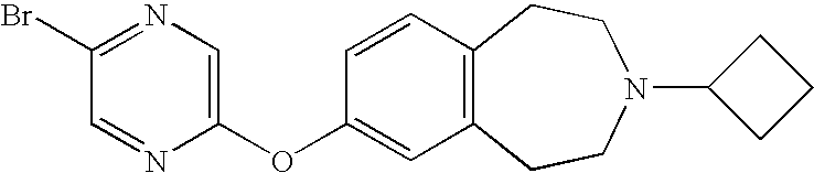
C1=NC(OC2=CC3=C(C=C2)CCN(C2CCC2)CC3)=CN=C1Br
